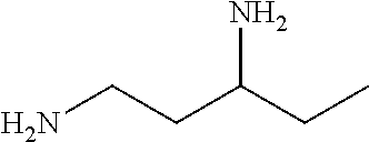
C(N)CC(N)CC
